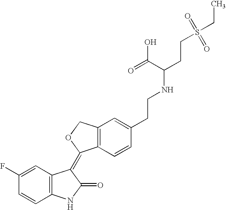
C12=C(C=CC(CCNC(CCS(CC)(=O)=O)C(O)=O)=C1)C(=C1C3=C(NC1=O)C=CC(F)=C3)OC2
